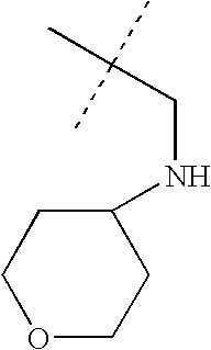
C1(NCC(C)(C)C)CCOCC1
